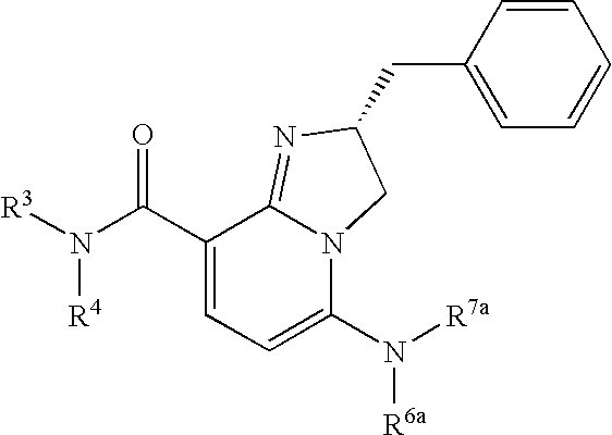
C1(C(N([R3])[R4])=O)=CC=C(N([R7a])[R6a])N2C1=NC(CC1=CC=CC=C1)C2
